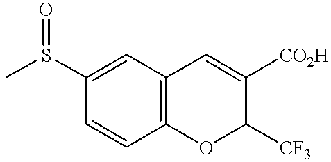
C1=CC2=C(C=C1S(C)=O)C=C([CO2H])C([CF3])O2
